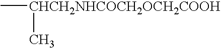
C[CHCH2NHCOCH2OCH2COOH]C
